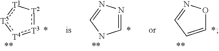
C1=CC=NO1.C1=NN=CN1.[T3]1:[T2][T1]:[T5]:[T4]:1
